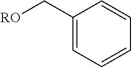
C1(C[RO])=CC=CC=C1
